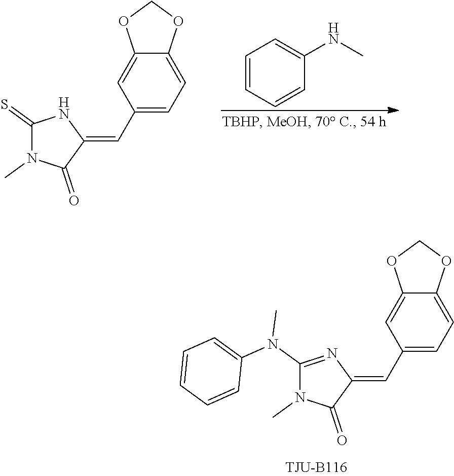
C1(N(C)C2=CC=CC=C2)=NC(=CC2=CC=C3C(=C2)OCO3)C(=O)N1C.C1(=S)N(C)C(=O)C(=CC2=CC=C3C(=C2)OCO3)N1.C1=CC=CC(NC)=C1
